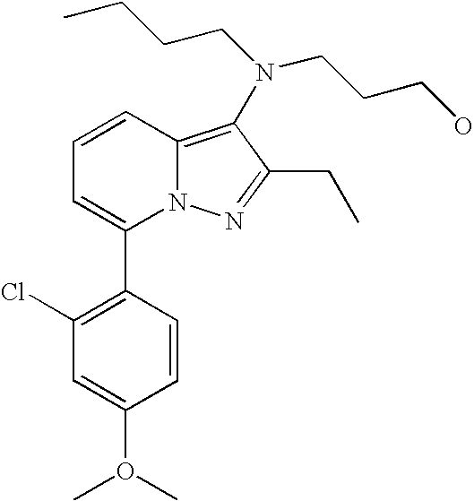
C1(C2=CC=CC3=C(N(CCCC)CCCO)C(CC)=NN23)=C(Cl)C=C(O(C)C)C=C1
